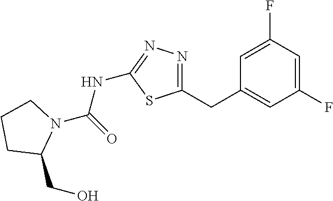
C1=C(F)C=C(F)C=C1CC1=NN=C(NC(=O)N2CCCC2CO)S1
